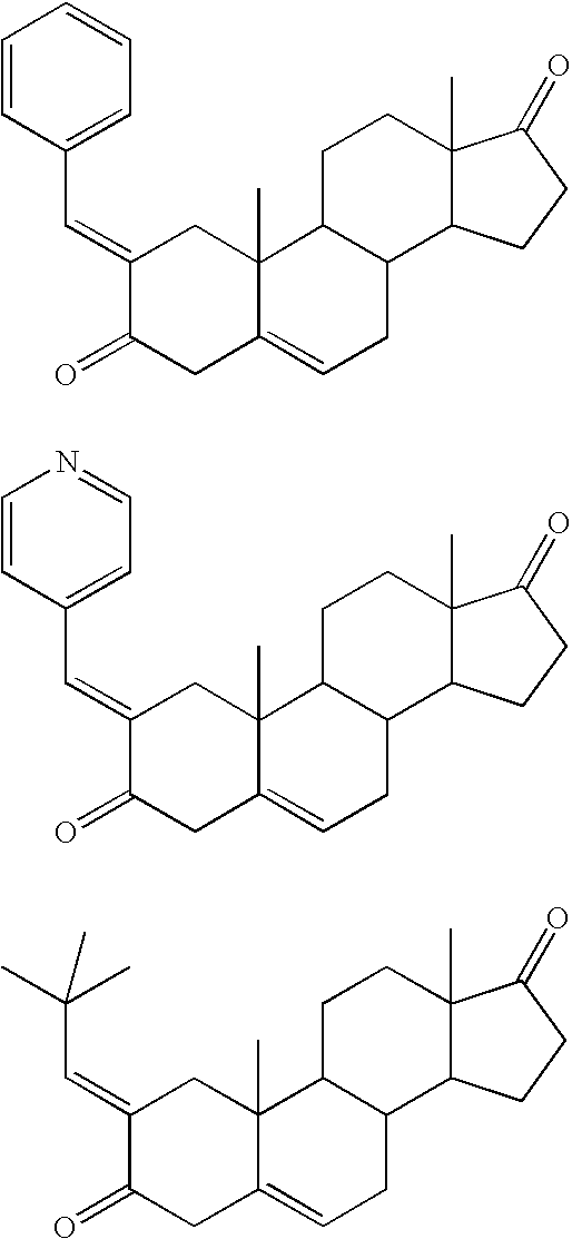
C1(=CC2=CC=CC=C2)C(=O)CC2=CCC3C(C2(C)C1)CCC1(C)C3CCC1=O.C1(=CC2=CC=NC=C2)C(=O)CC2=CCC3C(C2(C)C1)CCC1(C)C3CCC1=O.C1(=CC(C)(C)C)C(=O)CC2=CCC3C(C2(C)C1)CCC1(C)C3CCC1=O
